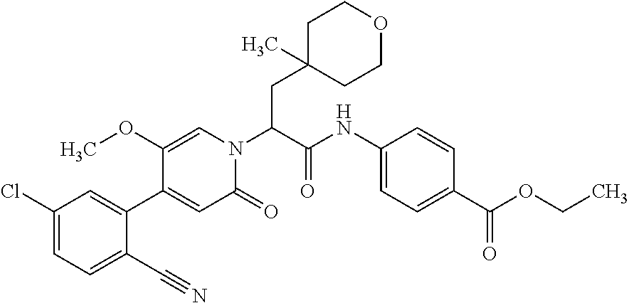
C1(Cl)=CC=C(C#N)C(C2=CC(=O)N(C(C(NC3=CC=C(C(OCC)=O)C=C3)=O)CC3(C)CCOCC3)C=C2OC)=C1
